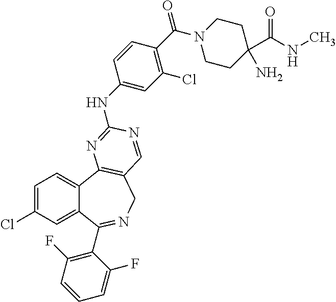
C1=C(Cl)C=C2C(=C1)C1=C(CN=C2C2=C(F)C=CC=C2F)C=NC(NC2=CC(Cl)=C(C(=O)N3CCC(N)(C(NC)=O)CC3)C=C2)=N1
